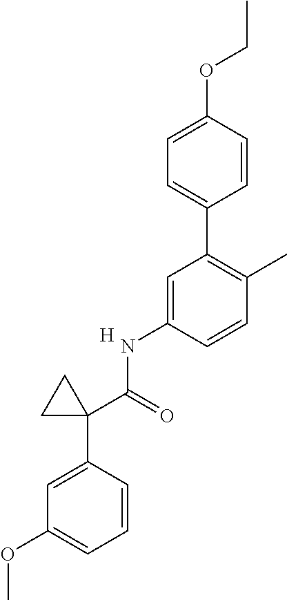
C1=CC(OCC)=CC=C1C1=C(C)C=CC(NC(C2(C3=CC(OC)=CC=C3)CC2)=O)=C1.[H]
